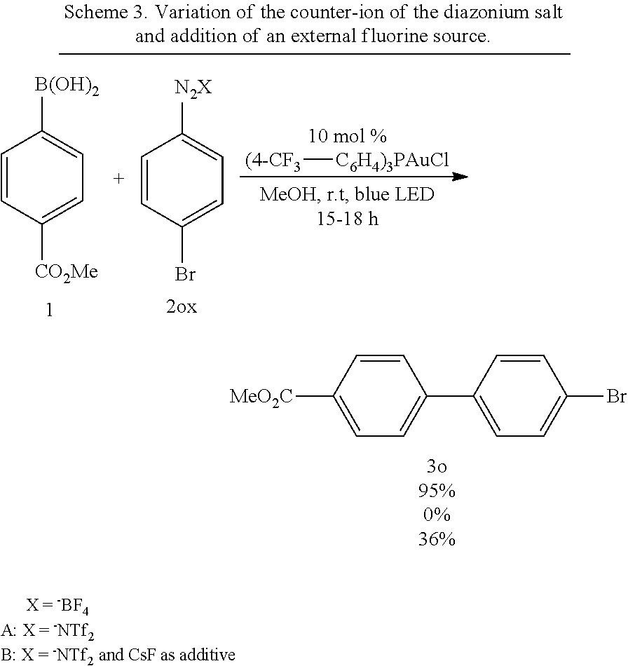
C1=CC([MeO2C])=CC=C1C1=CC=C(Br)C=C1.C1=CC([CO2Me])=CC=C1[B(OH)2].[(4-CF3][C6H4)3PAuCl].C1=CC(Br)=CC=C1[N2X]
